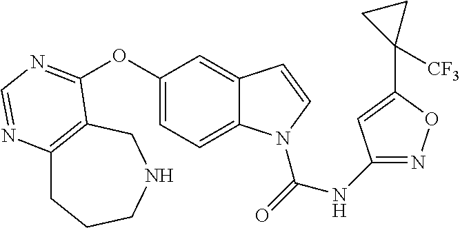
C12=C(CNCCC1)C(OC1=CC=C3C(=C1)C=CN3C(=O)NC1=NOC(C3([CF3])CC3)=C1)=NC=N2
